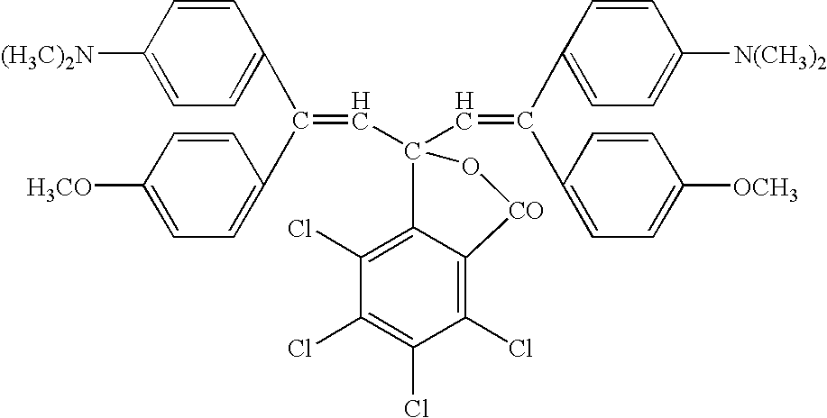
C1(C=C(C2=CC=C([H3CO])C=C2)C2=CC=C([(H3C)2N])C=C2)(C=C(C2=CC=C([OCH3])C=C2)C2=CC=C([N(CH3)2])C=C2)C2=C(Cl)C(Cl)=C(Cl)C(Cl)=C2[CO]O1
